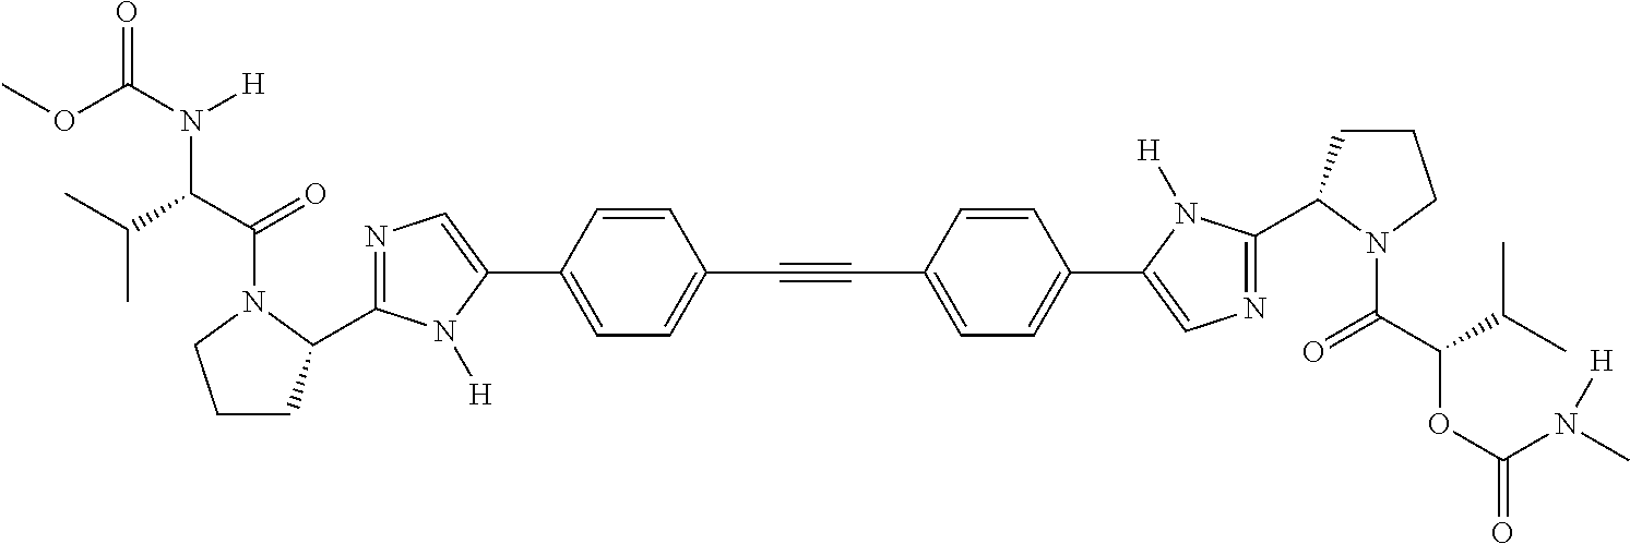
COC(=O)N(C(C(C)C)C(=O)N1C(C2=NC=C(C3=CC=C(C#CC4=CC=C(C5=CN=C(C6CCCN6C(=O)C(C(C)C)OC(=O)N(C)[H])N5[H])C=C4)C=C3)N2[H])CCC1)[H]
